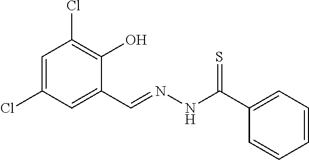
C1=C(Cl)C=C(C=NNC(C2=CC=CC=C2)=S)C(O)=C1Cl
